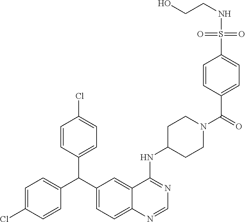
C1=C(Cl)C=CC(C(C2=CC=C3C(=C2)C(NC2CCN(C(C4=CC=C(S(NCCO)(=O)=O)C=C4)=O)CC2)=NC=N3)C2=CC=C(Cl)C=C2)=C1
